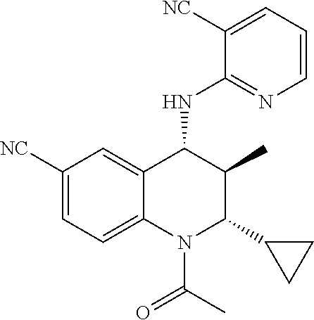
C1([NC])=CC=C2C(=C1)C(NC1=NC=CC=C1[NC])C(C)C(C1CC1)N2C(C)=O
